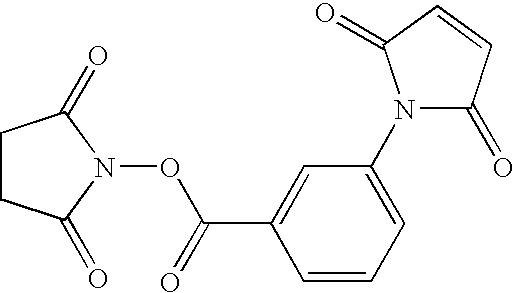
C1CC(=O)N(OC(C2=CC(N3C(=O)C=CC3=O)=CC=C2)=O)C1=O
